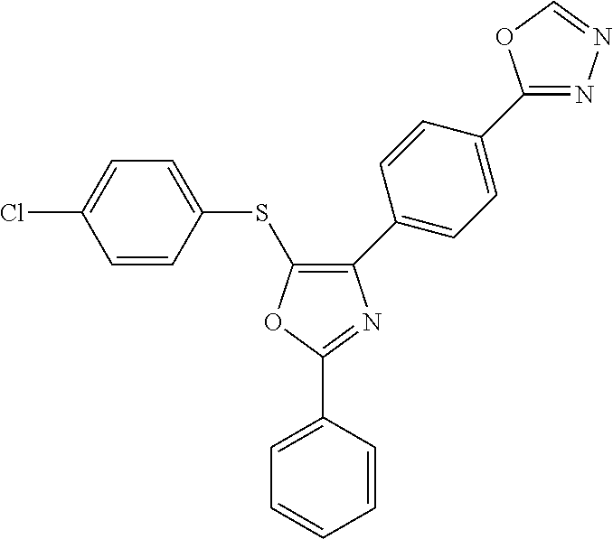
O1C(C2=CC=CC=C2)=NC(C2=CC=C(C3=NN=CO3)C=C2)=C1SC1=CC=C(Cl)C=C1
